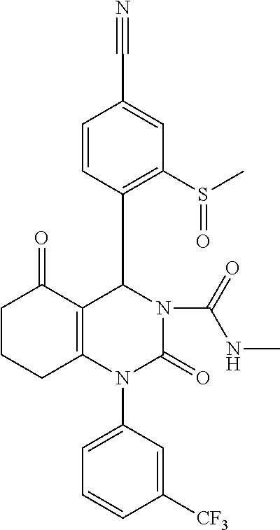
C1=CC(C2C3=C(N(C4=CC=CC([CF3])=C4)C(=O)N2C(=O)NC)CCCC3=O)=C(S(C)=O)C=C1C#N
